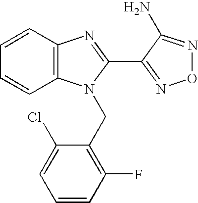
C1=CC2=C(C=C1)N(CC1=C(F)C=CC=C1Cl)C(C1=NON=C1N)=N2
